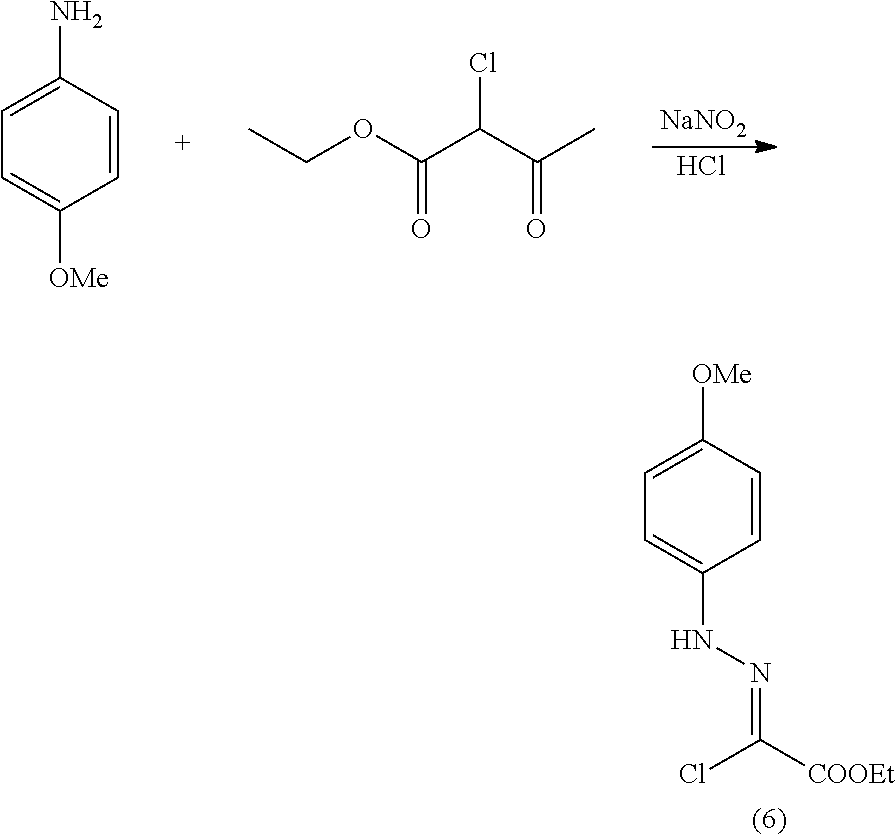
[NaNO2].Cl.C1=CC(N)=CC=C1[OMe].CCOC(C(C(C)=O)Cl)=O.C1=CC([OMe])=CC=C1NN=C([COOEt])Cl
